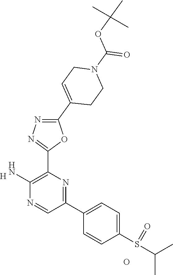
C1(S(C(C)C)=O)=CC=C(C2=NC(C3=NN=C(C4=CCN(C(OC(C)(C)C)=O)CC4)O3)=C(N)N=C2)C=C1.[H].O
